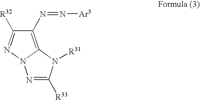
C1(N=N[Ar3])=C2N(N=C1[R32])N=C([R33])N2[R31]
